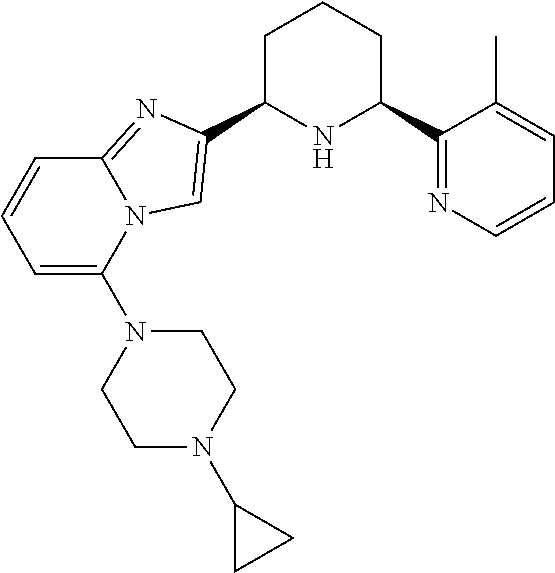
C1C(C2=CN3C(=N2)C=CC=C3N2CCN(C3CC3)CC2)NC(C2=NC=CC=C2C)CC1
